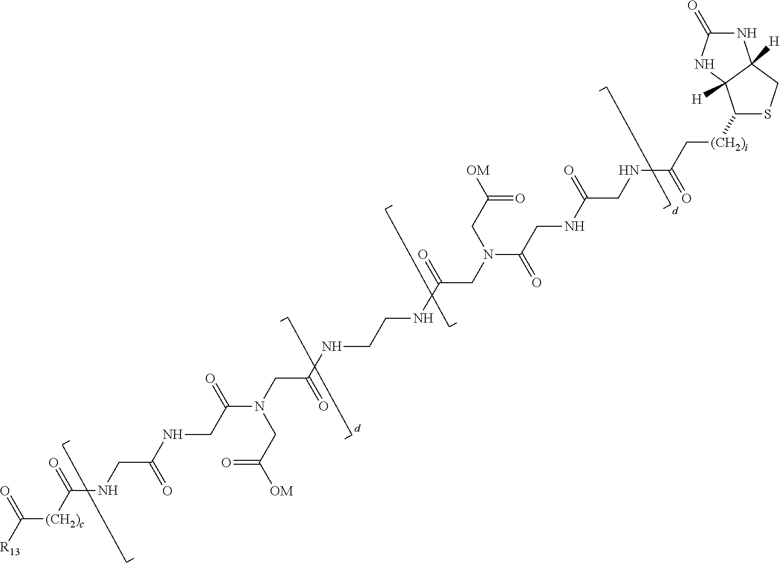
[R13]C([(CH2)c]C(NCC(NCC(N(CC(NCCNC(CN(C(CNC(CNC(C[(CH2)i]C1SCC2([H])C1([H])NC(=O)N2)=O)=O)=O)CC(=O)[OM])=O)=O)CC(=O)[OM])=O)=O)=O)=O
